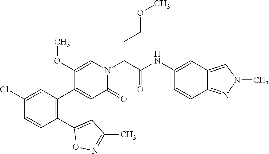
C1(OC)=CN(C(C(=O)NC2=CC3=CN(C)N=C3C=C2)CCOC)C(=O)C=C1C1=C(C2=CC(C)=NO2)C=CC(Cl)=C1
